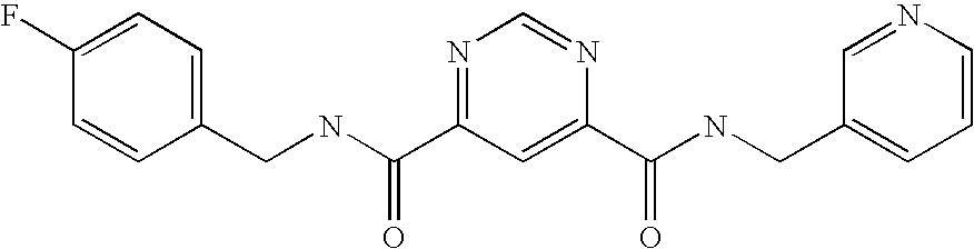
C(NC(=O)C1=NC=NC(C(=O)NCC2=CC=CN=C2)=C1)C1=CC=C(F)C=C1
